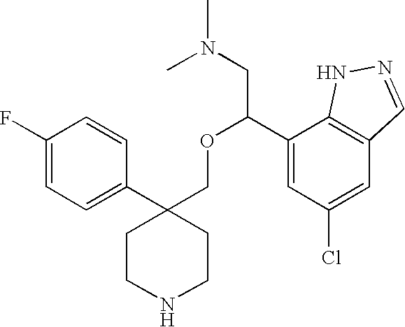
C1(F)=CC=C(C2(COC(CN(C)C)C3=CC(Cl)=CC4=C3NN=C4)CCNCC2)C=C1
